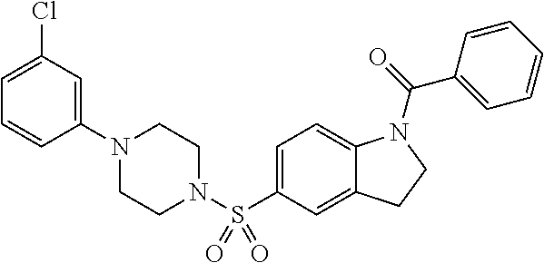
C1(N2CCN(S(C3=CC=C4C(=C3)CCN4C(=O)C3=CC=CC=C3)(=O)=O)CC2)=CC(Cl)=CC=C1
